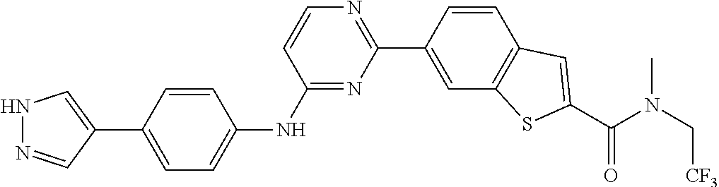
C1=CC(C2=NC=CC(NC3=CC=C(C4=CNN=C4)C=C3)=N2)=CC2=C1C=C(C(N(C[CF3])C)=O)S2
